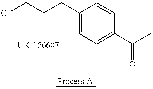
ClCCCC1=CC=C(C(C)=O)C=C1
